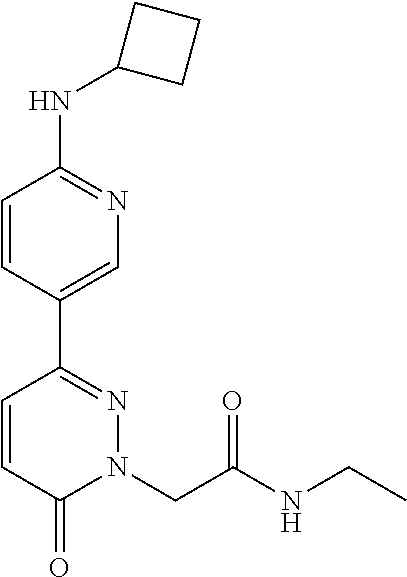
N(C1=NC=C(C2=NN(CC(NCC)=O)C(=O)C=C2)C=C1)C1CCC1
